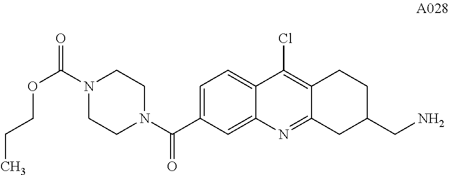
C1=C(C(N2CCN(C(=O)OCCC)CC2)=O)C=C2C(=C1)C(Cl)=C1C(=N2)CC(CN)CC1
